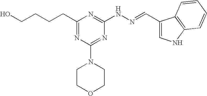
C(CCCC1=NC(N2CCOCC2)=NC(NN=CC2=CNC3=C2C=CC=C3)=N1)O
